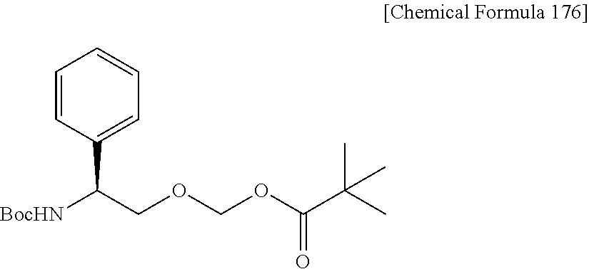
C1=CC(C(COCOC(C(C)(C)C)=O)[BocHN])=CC=C1
